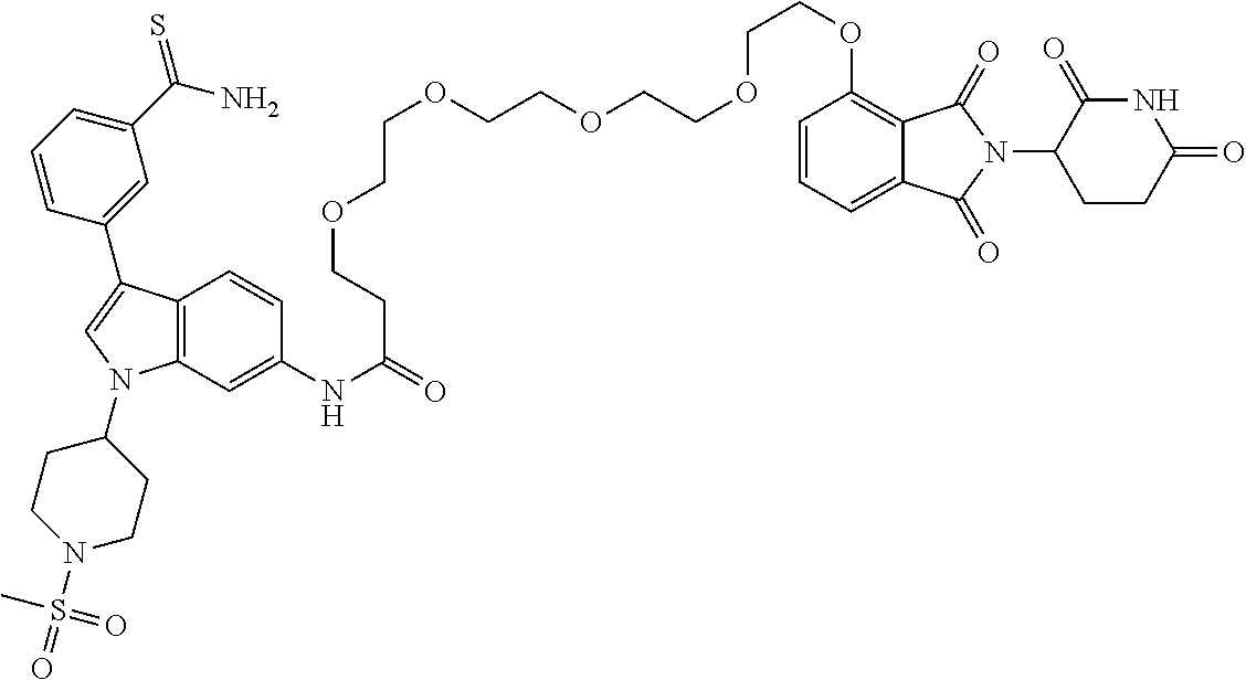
C12=C(C=C(NC(=O)CCOCCOCCOCCOCCOC3=C4C(=CC=C3)C(=O)N(C3CCC(=O)NC3=O)C4=O)C=C1)N(C1CCN(S(=O)(C)=O)CC1)C=C2C1=CC(C(N)=S)=CC=C1
